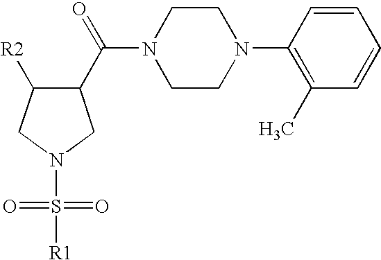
C1(C(=O)N2CCN(C3=C(C)C=CC=C3)CC2)C([R2])CN(S(=O)(=O)[R1])C1
